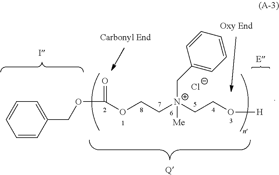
C1=CC(COC(=O)OCC[N+](CCO[H])(CC2=CC=CC=C2)[Me])=CC=C1.[Cl-]
